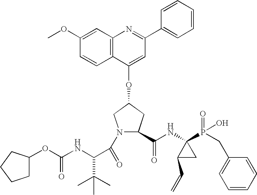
COC1=CC2=C(C=C1)C(OC1CC(C(NC3(P(=O)(O)CC4=CC=CC=C4)C(C=C)C3)=O)N(C(=O)C(NC(OC3CCCC3)=O)C(C)(C)C)C1)=CC(C1=CC=CC=C1)=N2
